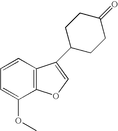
C1=CC2=C(C(OC)=C1)OC=C2C1CCC(=O)CC1
